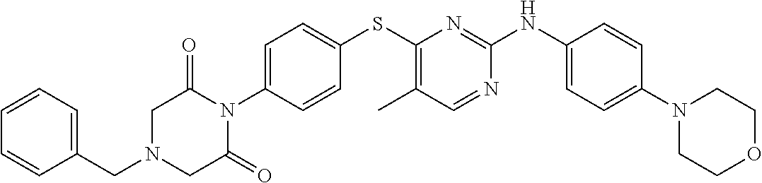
C1=C(N2C(=O)CN(CC3=CC=CC=C3)CC2=O)C=CC(SC2=C(C)C=NC(NC3=CC=C(N4CCOCC4)C=C3)=N2)=C1
